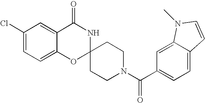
C1(Cl)=CC=C2C(=C1)C(=O)NC1(O2)CCN(C(C2=CC=C3C(=C2)N(C)C=C3)=O)CC1
